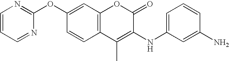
C1(OC2=NC=CC=N2)=CC2=C(C=C1)C(C)=C(NC1=CC=CC(N)=C1)C(=O)O2
